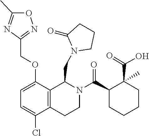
C1CN(CC2C3=C(C(Cl)=CC=C3OCC3=NOC(C)=N3)CCN2C(C2CCCCC2(C(=O)O)C)=O)C(=O)C1
